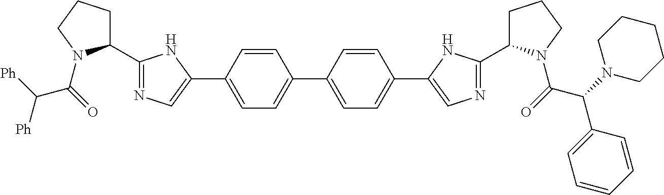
C(C(=O)N1C(C2=NC=C(C3=CC=C(C4=CC=C(C5=CN=C(C6CCCN6C(=O)C(N6CCCCC6)C6=CC=CC=C6)N5)C=C4)C=C3)N2)CCC1)([Ph])[Ph]
